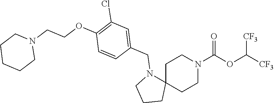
C1C2(CCN(C(OC([CF3])[CF3])=O)C1)N(CC1=CC(Cl)=C(OCCN3CCCCC3)C=C1)CCC2
